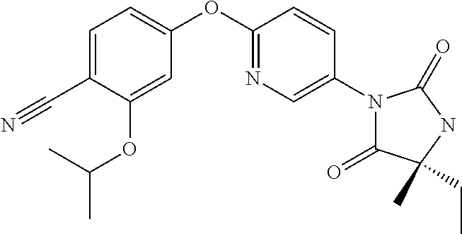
N1=C(OC2=CC=C(C#N)C(OC(C)C)=C2)C=CC(N2C(=O)C(C)(CC)NC2=O)=C1
